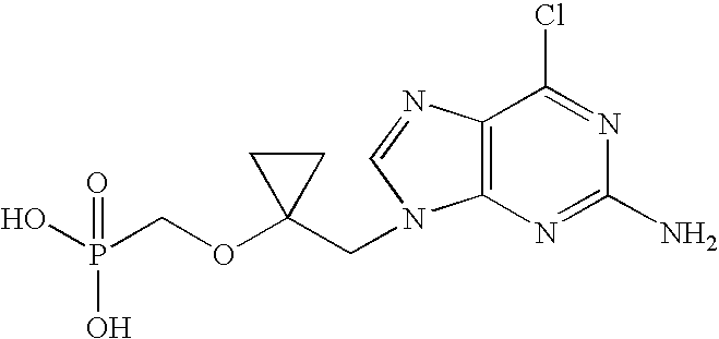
OP(COC1(CN2C3=C(C(Cl)=NC(N)=N3)N=C2)CC1)(O)=O
